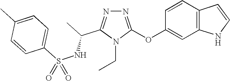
N1=C(OC2=CC3=C(C=C2)C=CN3)N(CC)C(C(NS(C2=CC=C(C)C=C2)(=O)=O)C)=N1
